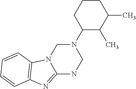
C1(N2CN3C(=NC4=C3C=CC=C4)NC2)C(C)C(C)CCC1
